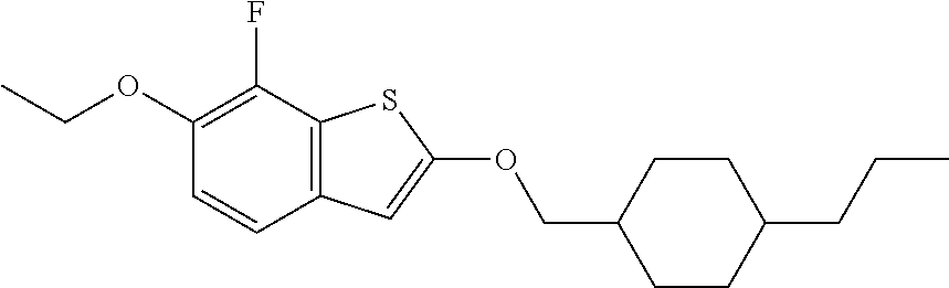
C1(OCC)=C(F)C2=C(C=C1)C=C(OCC1CCC(CCC)CC1)S2
